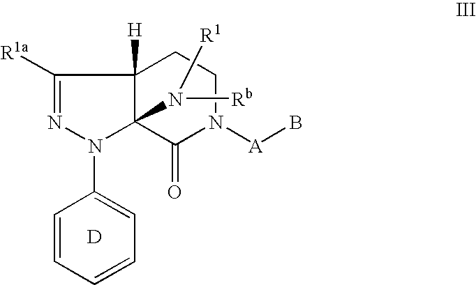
C1([R1a])=NN(C2=CC=CC=C2)C2(N([Rb])[R1])C1([H])CCN([A]B)C2=O.[D]
